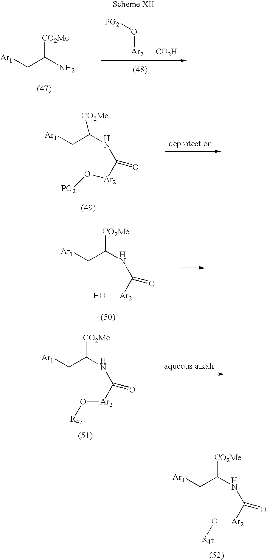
[Ar1]CC(N)[CO2Me].O([Ar2][CO2H])[PG2].[Ar1]CC(NC(=O)[Ar2]O[PG2])[CO2Me].[Ar1]CC(NC(=O)[Ar2]O)[CO2Me].[Ar1]CC(NC(=O)[Ar2]O[R47])[CO2Me].[Ar1]CC(NC(=O)[Ar2]O[R47])[CO2Me]
